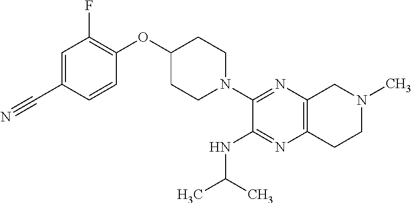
C1=C(C#N)C=CC(OC2CCN(C3=NC4=C(N=C3NC(C)C)CCN(C)C4)CC2)=C1F
